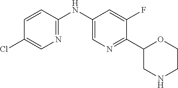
C1(NC2=CN=C(C3CNCCO3)C(F)=C2)=NC=C(Cl)C=C1
